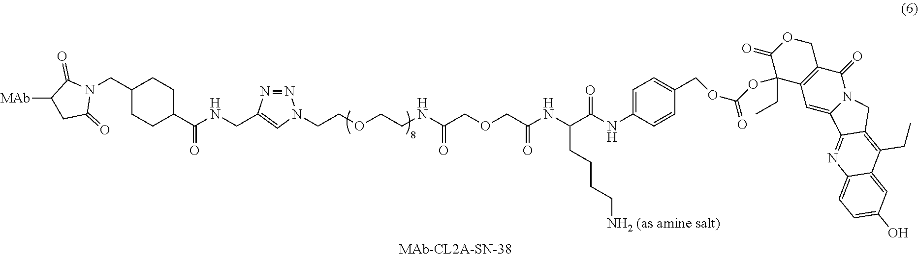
C1(CN2C(=O)C([MAb])CC2=O)CCC(C(NCC2=CN(CCOCCNC(COCC(NC(C(NC3=CC=C(COC(OC4(CC)C5=C(COC4=O)C(=O)N4C(=C5)C5=NC6=CC=C(O)C=C6C(CC)=C5C4)=O)C=C3)=O)CCCC[NH2 (as amine salt)])=O)=O)N=N2)=O)CC1
